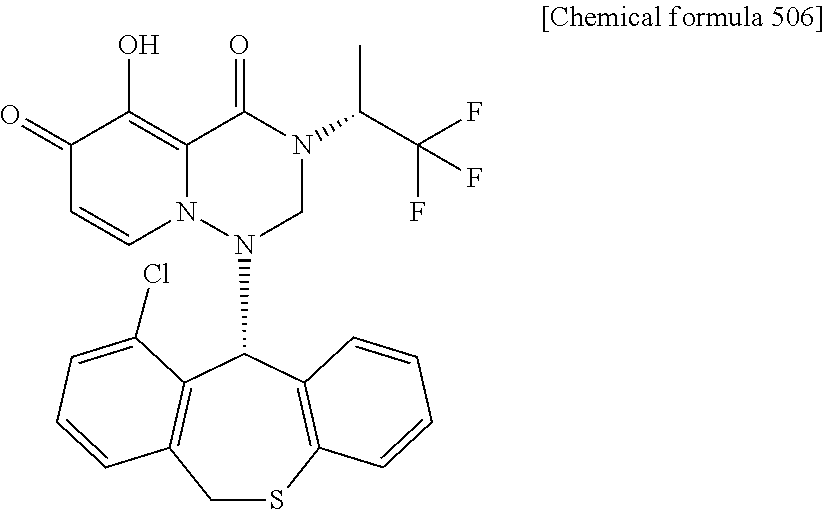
C1(=O)C=CN2C(=C1O)C(=O)N(C(C(F)(F)F)C)CN2C1C2=C(CSC3=C1C=CC=C3)C=CC=C2Cl
